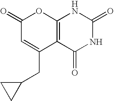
C1(=O)C=C(CC2CC2)C2=C(O1)NC(=O)NC2=O
